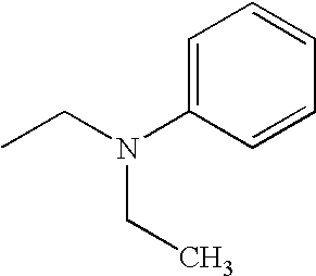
CCN(C1=CC=CC=C1)CC
